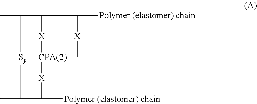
C1(C)C(C([X]C)C)[X][CPA(2)][X]C(C)C(C)[Sy]1.[Polymer (elastomer) chain]
